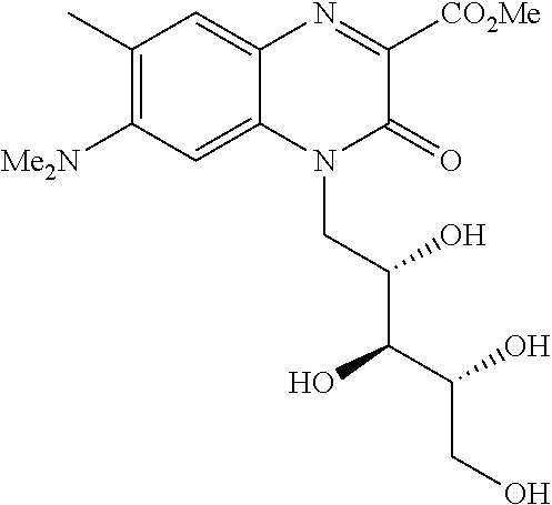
C1(C)=C([Me2N])C=C2C(=C1)N=C([CO2Me])C(=O)N2CC(C(C(CO)O)O)O
